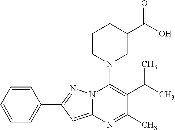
C1=CC=CC=C1C1=NN2C(=C1)N=C(C)C(C(C)C)=C2N1CC(C(O)=O)CCC1
